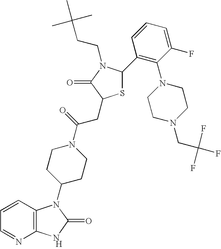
[H].C12=C(C=CC=N1)N(C1CCN(C(=O)CC3SC(C4=C(N5CCN(CC(F)(F)F)CC5)C(F)=CC=C4)N(CCC(C)(C)C)C3=O)CC1)C(=O)N2
